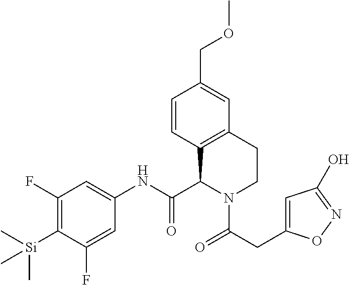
C1(F)=C([Si](C)(C)C)C(F)=CC(NC(C2C3=C(CCN2C(=O)CC2=CC(O)=NO2)C=C(COC)C=C3)=O)=C1
